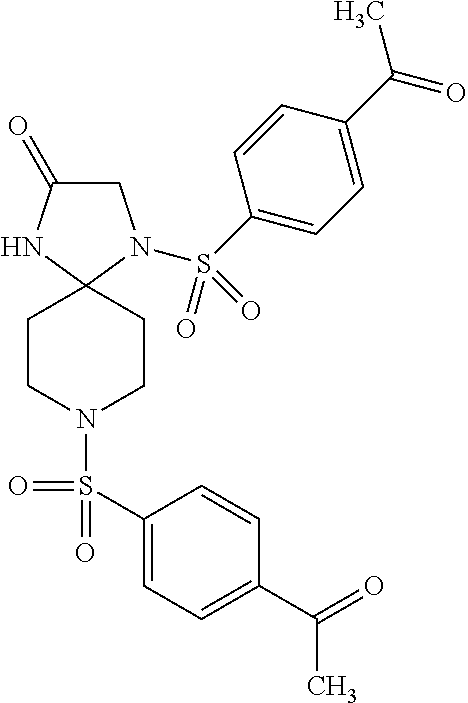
C1C(=O)NC2(N1S(C1=CC=C(C(C)=O)C=C1)(=O)=O)CCN(S(C1=CC=C(C(C)=O)C=C1)(=O)=O)CC2
